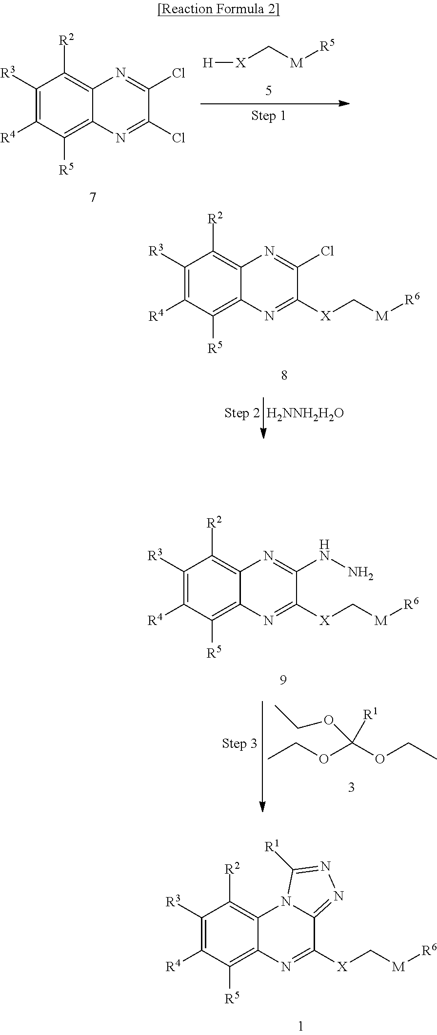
C1([R3])=C([R4])C([R5])=C2C(=C1[R2])N1C(=NN=C1[R1])C([X]C[M][R6])=N2.C1([R3])=C([R4])C([R5])=C2C(=C1[R2])N=C(Cl)C([X]C[M][R6])=N2.[H2NNH2H2O].C1([R3])=C([R4])C([R5])=C2C(=C1[R2])N=C(Cl)C(Cl)=N2.[H][X]C[M][R5].C1([R3])=C([R4])C([R5])=C2C(=C1[R2])N=C(NN)C([X]C[M][R6])=N2.CCOC(OCC)([R1])OCC
